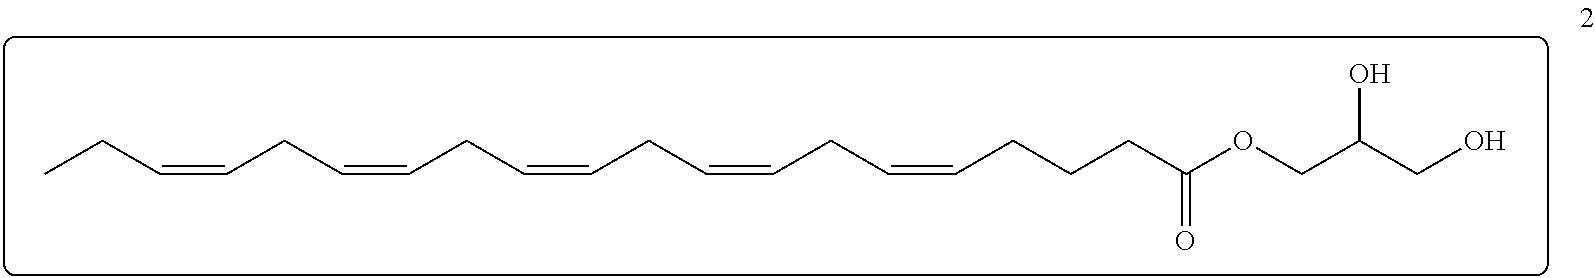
CCC=CCC=CCC=CCC=CCC=CCCCC(OCC(CO)O)=O
